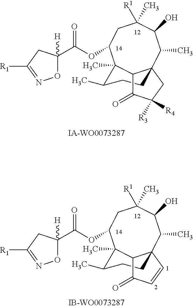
C1([R3])([R4])CC23C(C)C(O)C([R1])(C)CC(OC(=O)C4([H])ON=C([R1])C4)C(C)(C(C)CC2)C3C1=O.C1=CC23C(C)C(O)C([R1])(C)CC(OC(=O)C4([H])ON=C([R1])C4)C(C)(C(C)CC2)C3C1=O
